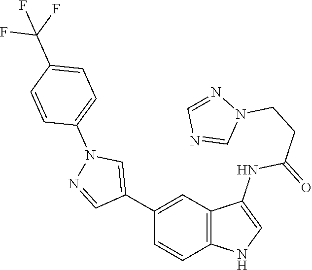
C1(C2=CN(C3=CC=C(C(F)(F)F)C=C3)N=C2)=CC2=C(C=C1)NC=C2NC(=O)CCN1N=CN=C1
